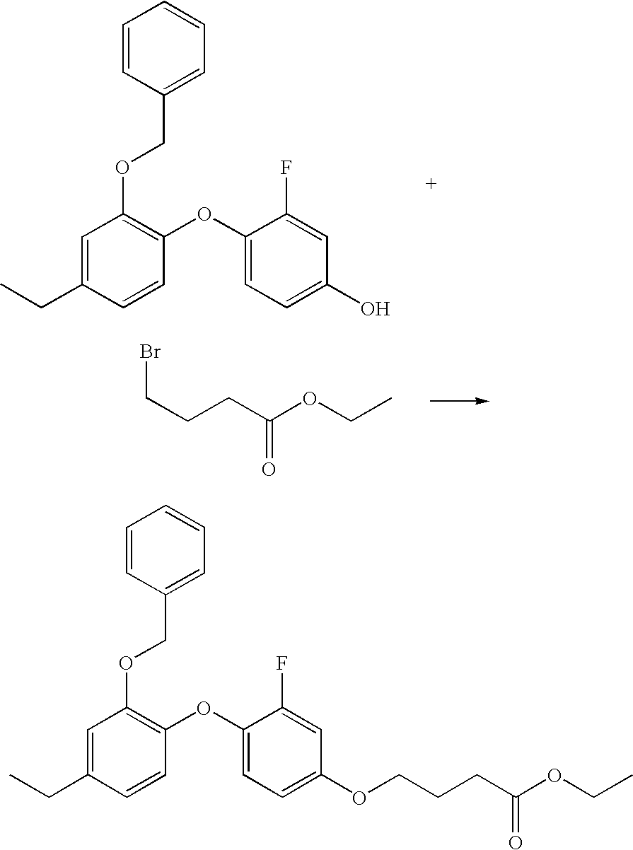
C1=C(CC)C=CC(OC2=CC=C(O)C=C2F)=C1OCC1=CC=CC=C1.C(CCC(OCC)=O)Br.C1=C(CC)C=CC(OC2=CC=C(OCCCC(OCC)=O)C=C2F)=C1OCC1=CC=CC=C1
